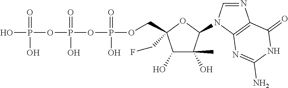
C1(O)C(O)(C)C(N2C=NC3=C2N=C(N)NC3=O)OC1(COP(OP(OP(O)(=O)O)(=O)O)(=O)O)CF
